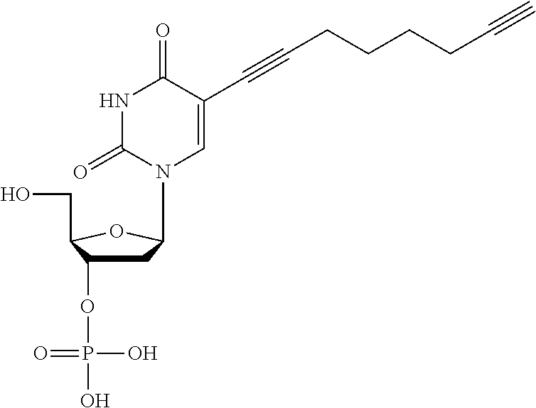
C1C(OP(O)(O)=O)C(CO)OC1N1C=C(C#CCCCCC#C)C(=O)NC1=O
